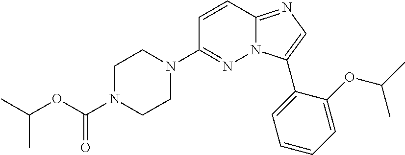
C1=CC2=NC=C(C3=CC=CC=C3OC(C)C)N2N=C1N1CCN(C(OC(C)C)=O)CC1
